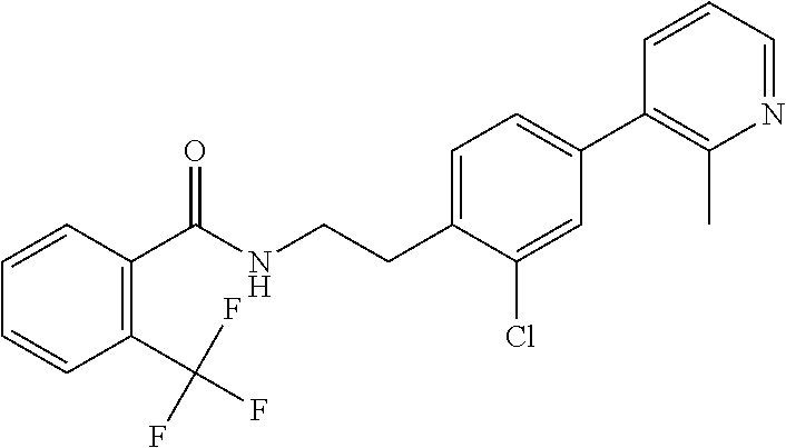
C(CNC(=O)C1=C(C(F)(F)F)C=CC=C1)C1=CC=C(C2=C(C)N=CC=C2)C=C1Cl
